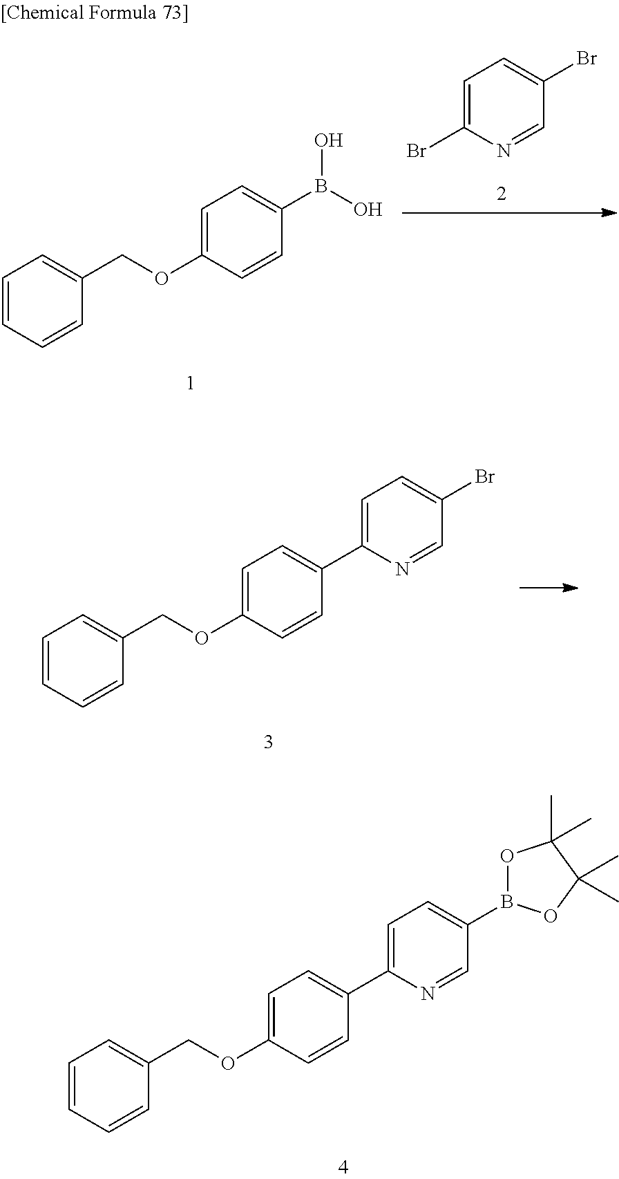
C1=CC=CC(COC2=CC=C(B(O)O)C=C2)=C1.C1=C(Br)N=CC(Br)=C1.C1=CC=CC(COC2=CC=C(C3=CC=C(Br)C=N3)C=C2)=C1.C1=CC=CC(COC2=CC=C(C3=CC=C(B4OC(C)(C)C(C)(C)O4)C=N3)C=C2)=C1
